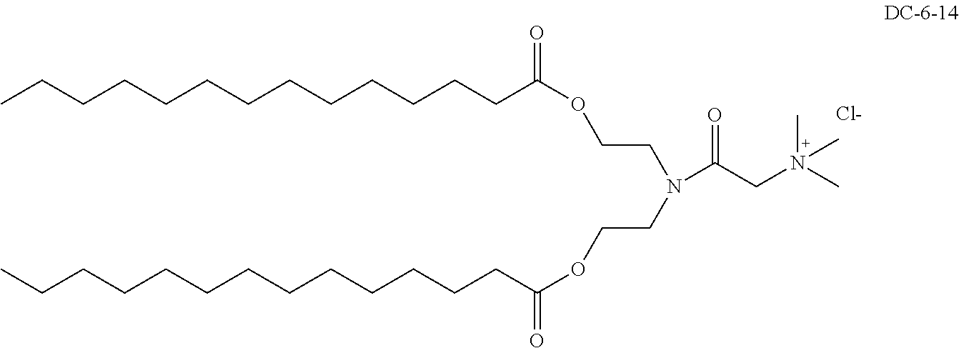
CCCCCCCCCCCCCC(OCCN(CCOC(CCCCCCCCCCCCC)=O)C(CN(C)(C)C)=O)=O.[Cl-]
